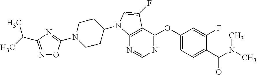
N1=CN=C(OC2=CC=C(C(N(C)C)=O)C(F)=C2)C2=C1N(C1CCN(C3=NC(C(C)C)=NO3)CC1)C=C2F
